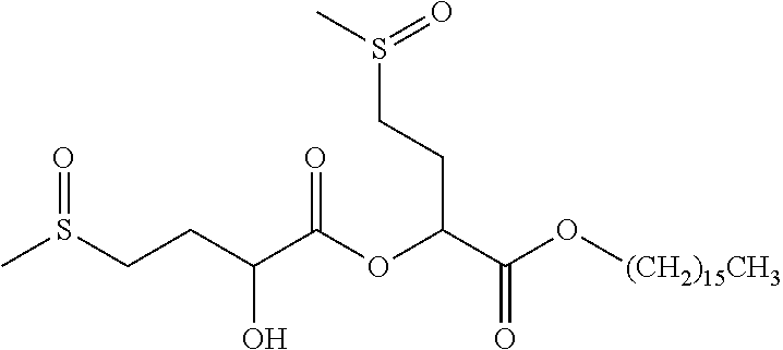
C(C(C(OC(C(O[(CH2)15CH3])=O)CCS(C)=O)=O)O)CS(C)=O
